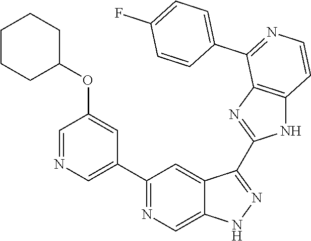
C1(C2=NC=C3C(=C2)C(C2=NC4=C(N2)C=CN=C4C2=CC=C(F)C=C2)=NN3)=CN=CC(OC2CCCCC2)=C1
